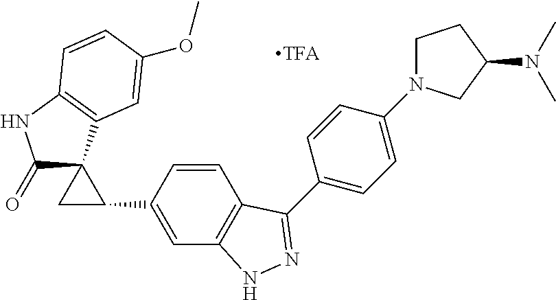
C1(=O)C2(C3=C(N1)C=CC(OC)=C3)CC2C1=CC2=C(C=C1)C(C1=CC=C(N3CCC(N(C)C)C3)C=C1)=NN2
